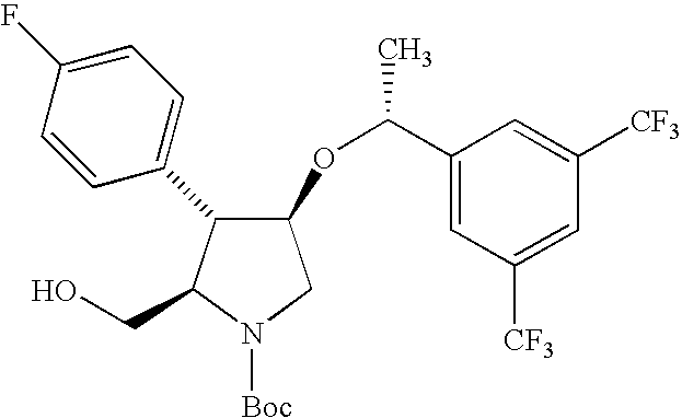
C1(OC(C)C2=CC([CF3])=CC([CF3])=C2)C(C2=CC=C(F)C=C2)C(CO)N([Boc])C1
